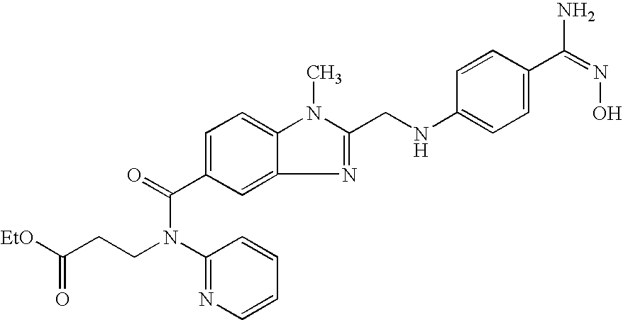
[EtO]C(CCN(C1=NC=CC=C1)C(C1=CC=C2C(=C1)N=C(CNC1=CC=C(C(N)=NO)C=C1)N2C)=O)=O
